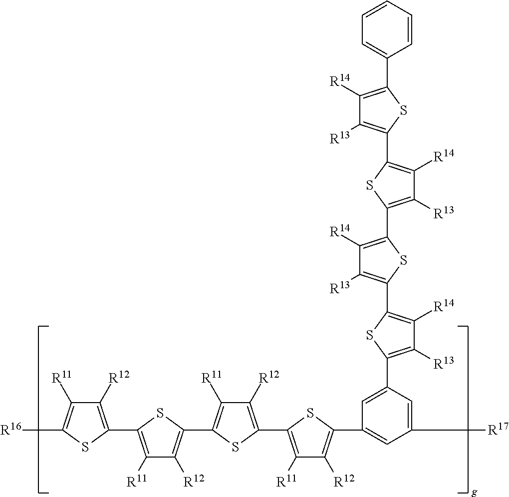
C1([R14])=C(C2=C([R13])C([R14])=C(C3=C([R13])C([R14])=C(C4=CC=CC=C4)S3)S2)SC(C2=C([R14])C([R13])=C(C3=CC(C4=C([R12])C([R11])=C(C5=C([R12])C([R11])=C(C6=C([R12])C([R11])=C(C7=C([R12])C([R11])=C([R16])S7)S6)S5)S4)=CC([R17])=C3)S2)=C1[R13]
